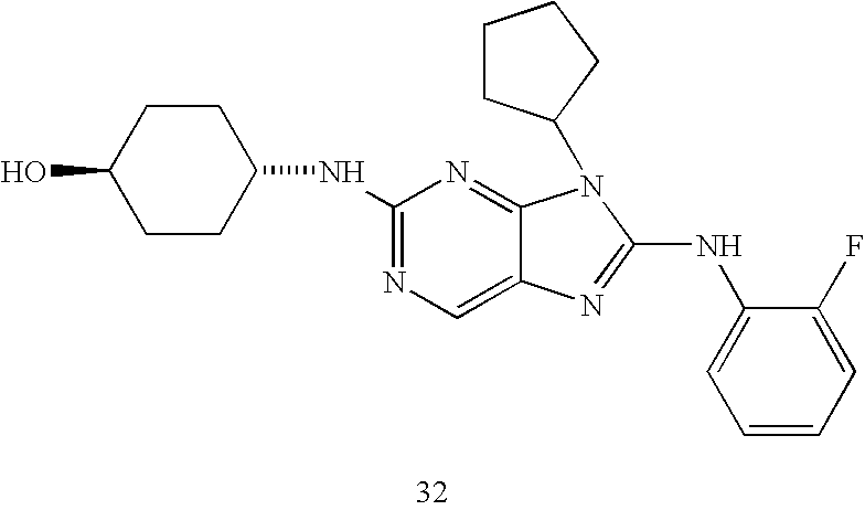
C1CC(O)CCC1NC1=NC=C2C(=N1)N(C1CCCC1)C(NC1=CC=CC=C1F)=N2
